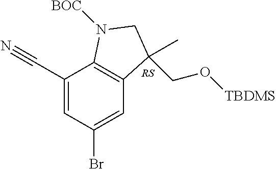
C1(C#N)=CC(Br)=CC2=C1N([BOC])CC2(C)CO[TBDMS]
